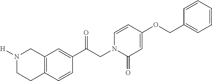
C12=C(C=C(C(CN3C(=O)C=C(OCC4=CC=CC=C4)C=C3)=O)C=C1)CN([H])CC2
